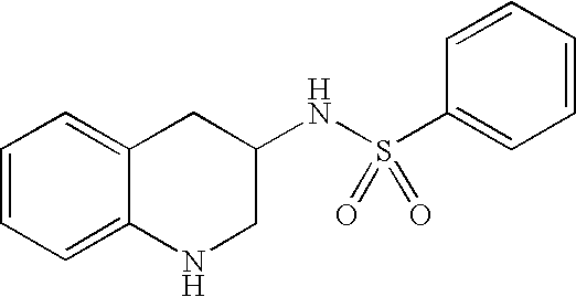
C1=CC=C2C(=C1)CC(NS(=O)(=O)C1=CC=CC=C1)CN2
